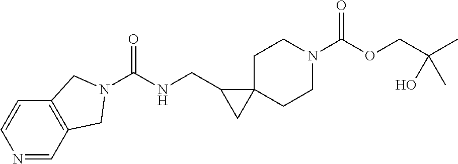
C12=C(C=NC=C1)CN(C(NCC1CC13CCN(C(OCC(C)(O)C)=O)CC3)=O)C2
